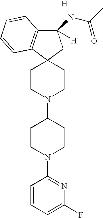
C1(NC(C)=O)([H])C2=C(C3(C1)CCN(C1CCN(C4=NC(F)=CC=C4)CC1)CC3)C=CC=C2.[H]
